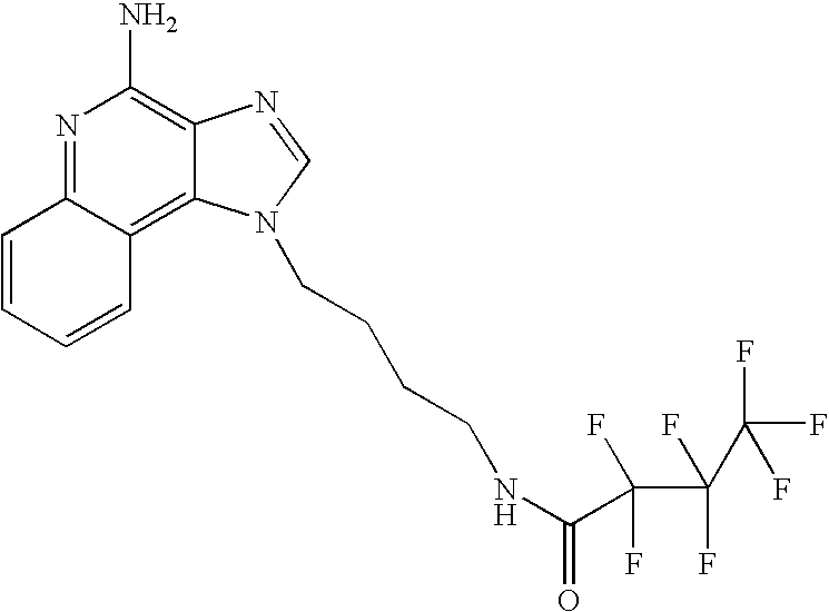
N1=C2C(=C3C(=C1N)N=CN3CCCCNC(C(F)(F)C(F)(F)C(F)(F)F)=O)C=CC=C2
